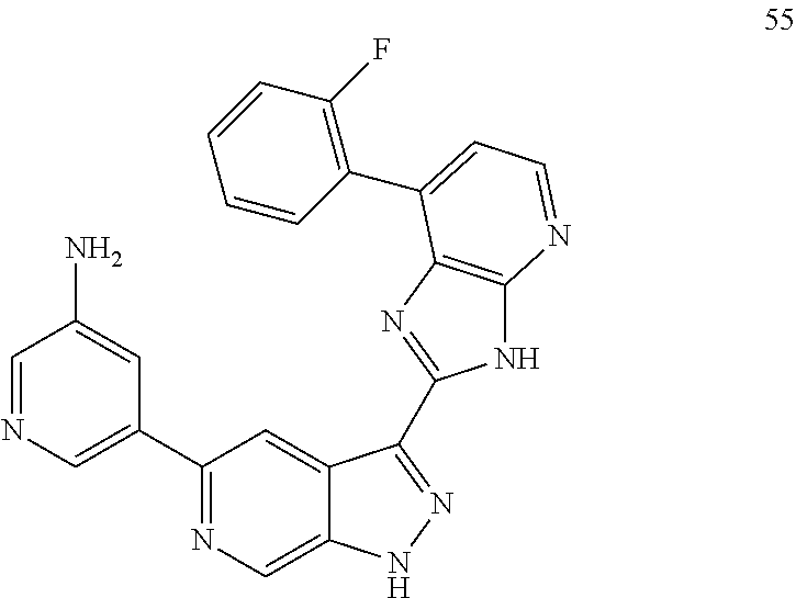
C1(C2=CN=CC(N)=C2)=NC=C2C(=C1)C(C1=NC3=C(N1)N=CC=C3C1=C(F)C=CC=C1)=NN2
